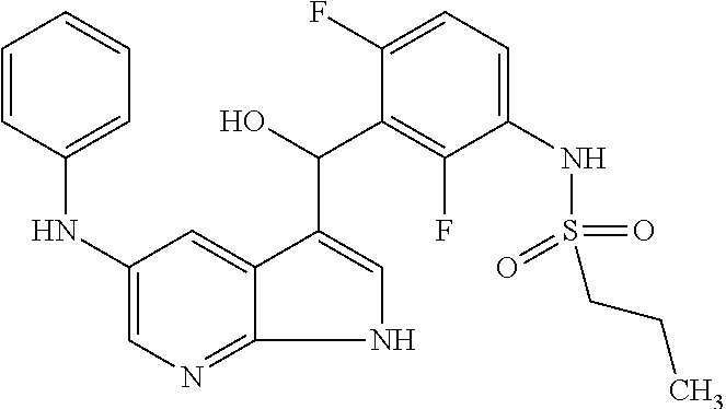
C1=CC(NC2=CN=C3C(=C2)C(C(O)C2=C(F)C(NS(=O)(=O)CCC)=CC=C2F)=CN3)=CC=C1
